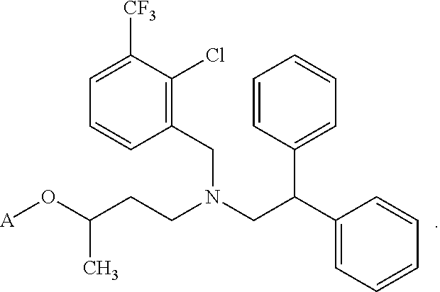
[A]OC(CCN(CC(C1=CC=CC=C1)C1=CC=CC=C1)CC1=C(Cl)C([CF3])=CC=C1)C
